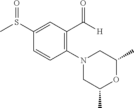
C1(N2CC(C)OC(C)C2)=C(C(=O)[H])C=C(S(C)=O)C=C1
